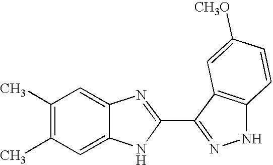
C1(C)=C(C)C=C2C(=C1)N=C(C1=NNC3=C1C=C([CH3O])C=C3)N2
